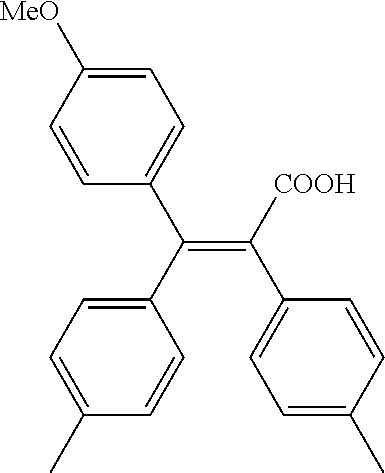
C1=CC([MeO])=CC=C1C(=C(C1=CC=C(C)C=C1)[COOH])C1=CC=C(C)C=C1
